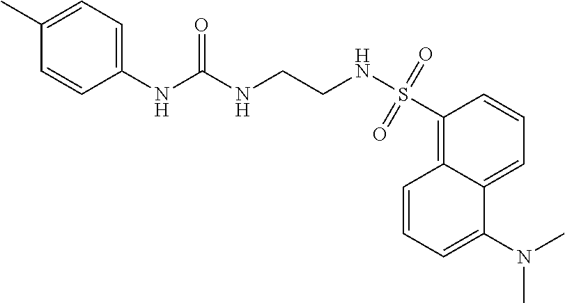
C12=CC=CC(S(NCCNC(NC3=CC=C(C)C=C3)=O)(=O)=O)=C1C=CC=C2N(C)C
